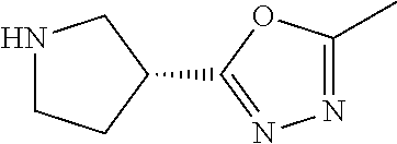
N1CCC(C2=NN=C(C)O2)C1
